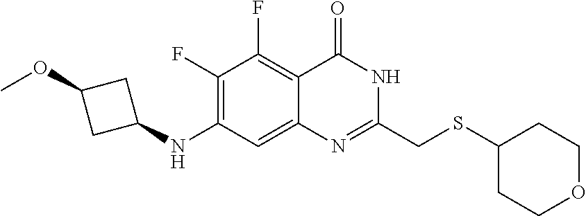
C1(SCC2=NC3=CC(NC4CC(OC)C4)=C(F)C(F)=C3C(=O)N2)CCOCC1
